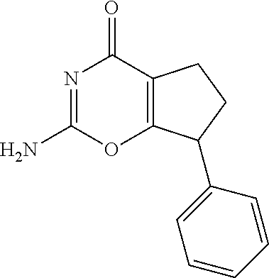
N1=C(N)OC2=C(C1=O)CCC2C1=CC=CC=C1
